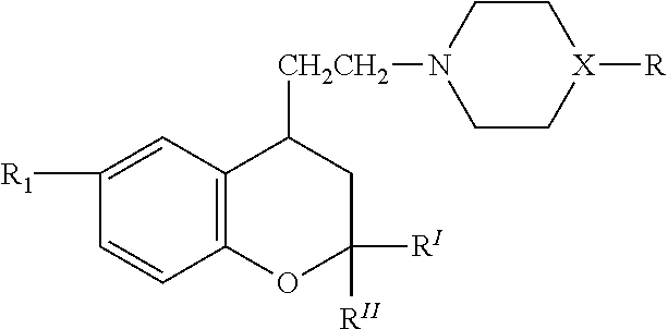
C1([R1])=CC2=C(C=C1)OC([RII])([RI])CC2[CH2CH2]N1CC[X]([R])CC1
